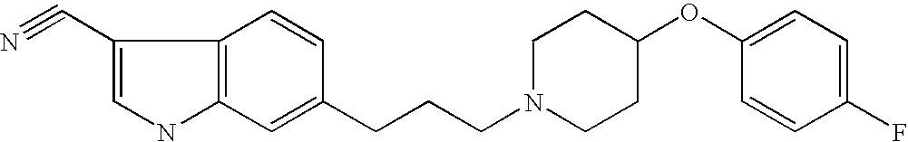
C12=C(C=C(CCCN3CCC(OC4=CC=C(F)C=C4)CC3)C=C1)NC=C2C#N
